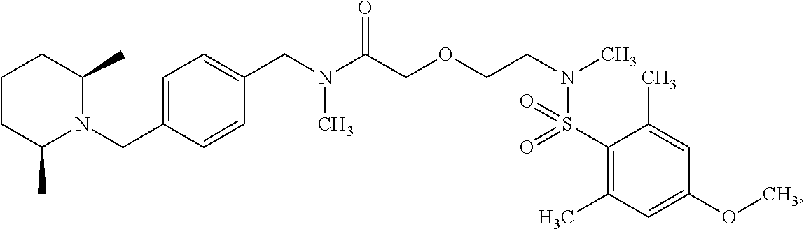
C1(CN(C(COCCN(C)S(C2=C(C)C=C(OC)C=C2C)(=O)=O)=O)C)=CC=C(CN2C(C)CCCC2C)C=C1
